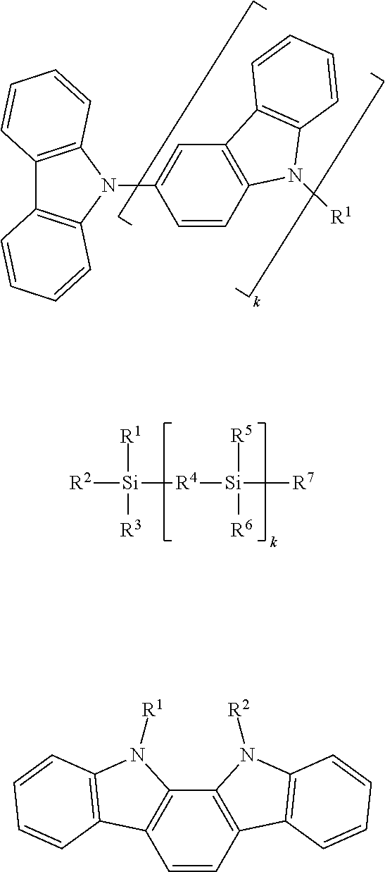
C12=C(N(C3=CC4=C(C=C3)N([R1])C3=C4C=CC=C3)C3=C1C=CC=C3)C=CC=C2.[R2][Si]([R4][Si]([R7])([R5])[R6])([R1])[R3].C12=C(C=CC3=C1N([R2])C1=C3C=CC=C1)C1=C(N2[R1])C=CC=C1
